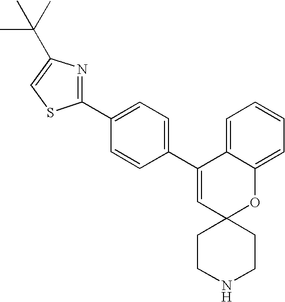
C1(C2=NC(C(C)(C)C)=CS2)=CC=C(C2=CC3(OC4=CC=CC=C24)CCNCC3)C=C1
